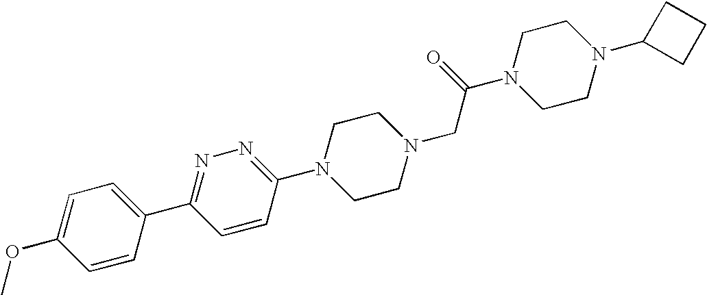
C1=CC(C2=NN=C(N3CCN(CC(N4CCN(C5CCC5)CC4)=O)CC3)C=C2)=CC=C1OC
